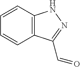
C12=C(C=CC=C1)NN=C2C=O
